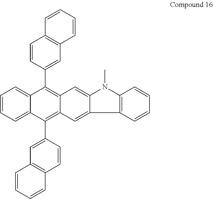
C1=CC(C2=C3C(=C(C4=CC5=C(C=C4)C=CC=C5)C4=CC=CC=C42)C=C2C(=C3)N(C)C3=C2C=CC=C3)=CC2=C1C=CC=C2
